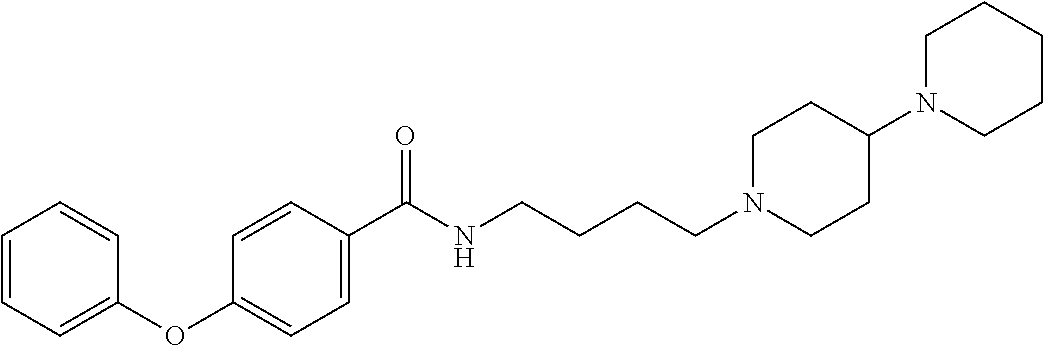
C1=CC=C(OC2=CC=C(C(NCCCCN3CCC(N4CCCCC4)CC3)=O)C=C2)C=C1
